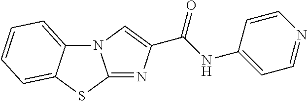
N12C3=CC=CC=C3SC1=NC(C(NC1=CC=NC=C1)=O)=C2
